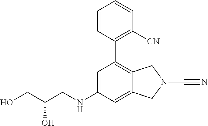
C1=C(NCC(CO)O)C=C2C(=C1C1=C([CN])C=CC=C1)CN(C#N)C2
